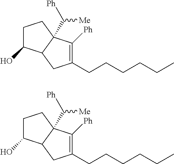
C1C(O)C2C(C([Ph])[Me])(C1)C([Ph])=C(CCCCCC)C2.C1C(O)C2C(C([Ph])[Me])(C1)C([Ph])=C(CCCCCC)C2
